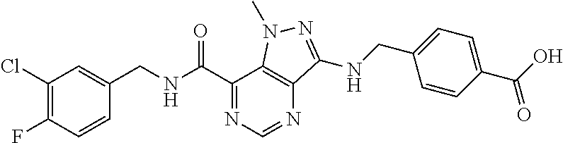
C1(Cl)=C(F)C=CC(CNC(C2=NC=NC3=C2N(C)N=C3NCC2=CC=C(C(O)=O)C=C2)=O)=C1
